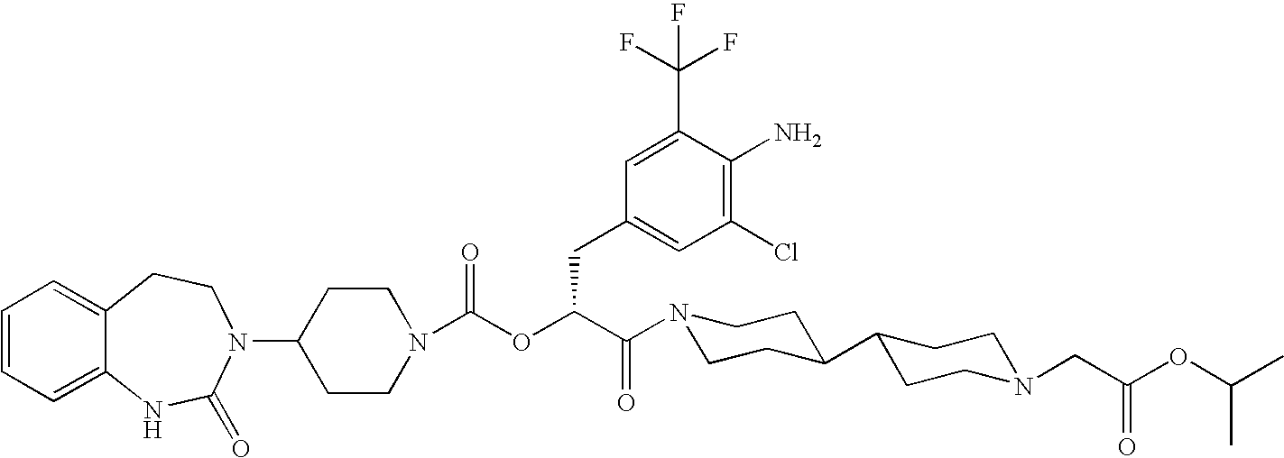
C1(N2C(=O)NC3=CC=CC=C3CC2)CCN(C(OC(C(=O)N2CCC(C3CCN(CC(OC(C)C)=O)CC3)CC2)CC2=CC(Cl)=C(N)C(C(F)(F)F)=C2)=O)CC1
